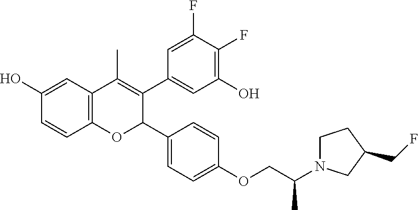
C12=C(C=C(O)C=C1)C(C)=C(C1=CC(O)=C(F)C(F)=C1)C(C1=CC=C(OCC(N3CCC(CF)C3)C)C=C1)O2
